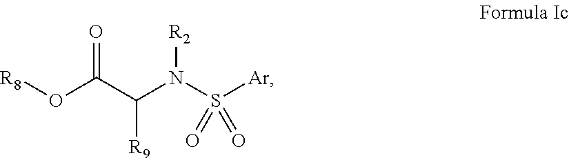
C(N(S([Ar])(=O)=O)[R2])(C(O[R8])=O)[R9]
